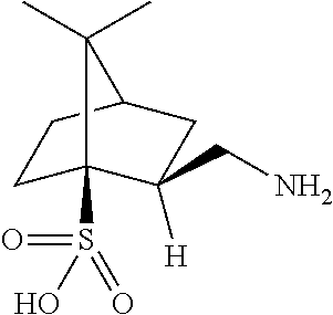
C1C2(S(=O)(=O)O)C([H])(CN)CC(C1)C2(C)C
